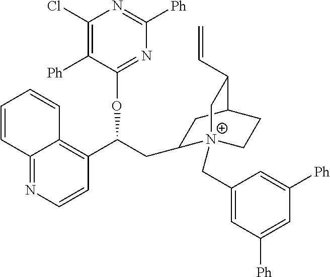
C12=NC=CC(C(CC3[N+]4(CC5=CC([Ph])=CC([Ph])=C5)CCC(C3)C(C=C)C4)OC3=NC([Ph])=NC(Cl)=C3[Ph])=C1C=CC=C2
